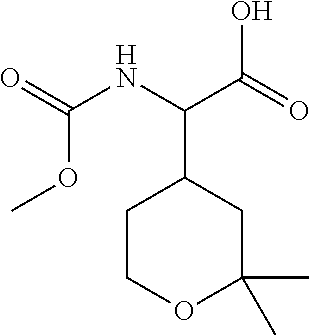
O=C(NC(C(=O)O)C1CCOC(C)(C)C1)OC
